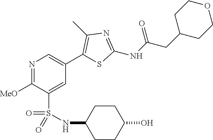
N1=C([MeO])C(S(=O)(NC2CCC(O)CC2)=O)=CC(C2=C(C)N=C(NC(=O)CC3CCOCC3)S2)=C1
